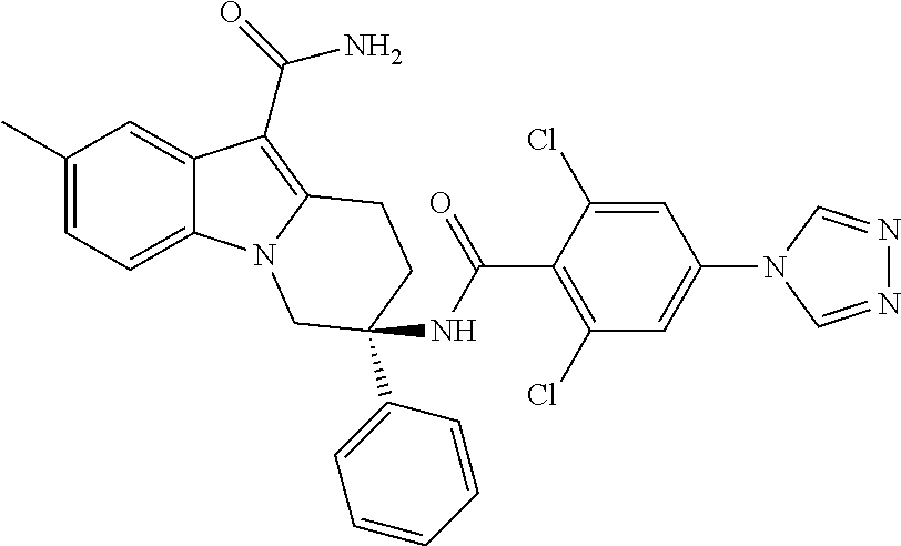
C1(C)=CC=C2C(=C1)C(C(=O)N)=C1N2CC(NC(C2=C(Cl)C=C(N3C=NN=C3)C=C2Cl)=O)(C2=CC=CC=C2)CC1
